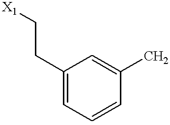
C1(CC[X1])=CC=CC(C)=C1
